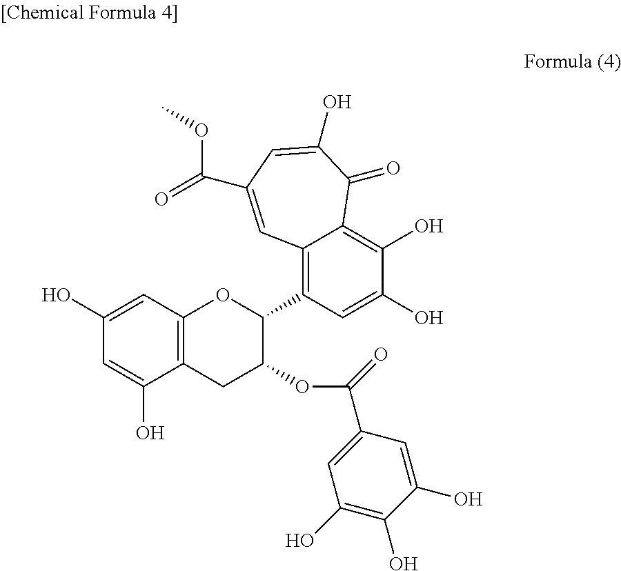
C1(O)=CC2=C(C(O)=C1)CC(OC(=O)C1=CC(O)=C(O)C(O)=C1)C(C1=C3C(=C(O)C(O)=C1)C(=O)C(O)=CC(C(=O)OC)=C3)O2
